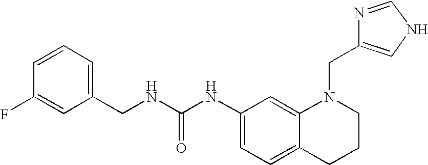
C1(NC(NCC2=CC=CC(F)=C2)=O)=CC=C2C(=C1)N(CC1=CNC=N1)CCC2
